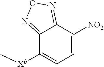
C12=NON=C1C([NO2])=CC=C2[Xb]C
